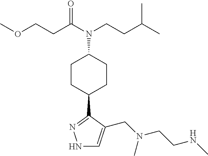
N1C=C(CN(C)CCNC)C(C2CCC(N(CCC(C)C)C(=O)CCOC)CC2)=N1
